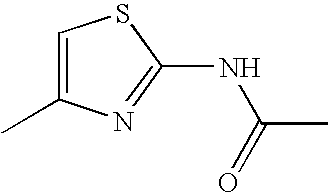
C1=C(C)N=C(NC(C)=O)S1
